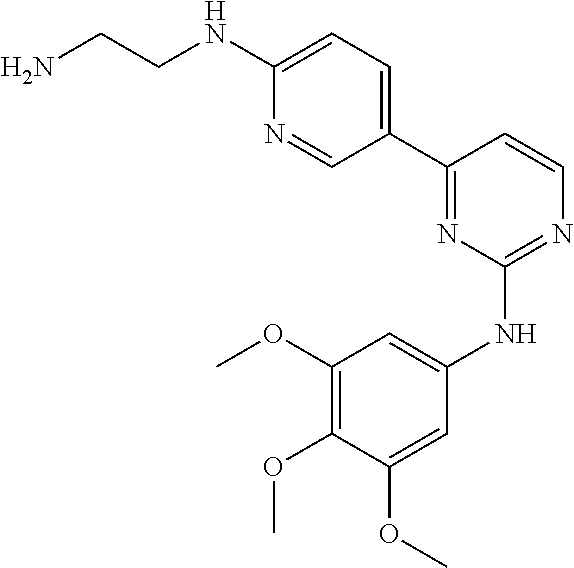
C1=C(NCCN)N=CC(C2=NC(NC3=CC(OC)=C(OC)C(OC)=C3)=NC=C2)=C1
